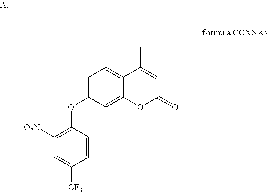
C1=CC(OC2=CC=C3C(=C2)OC(=O)C=C3C)=C([O2N])C=C1[CF3]
